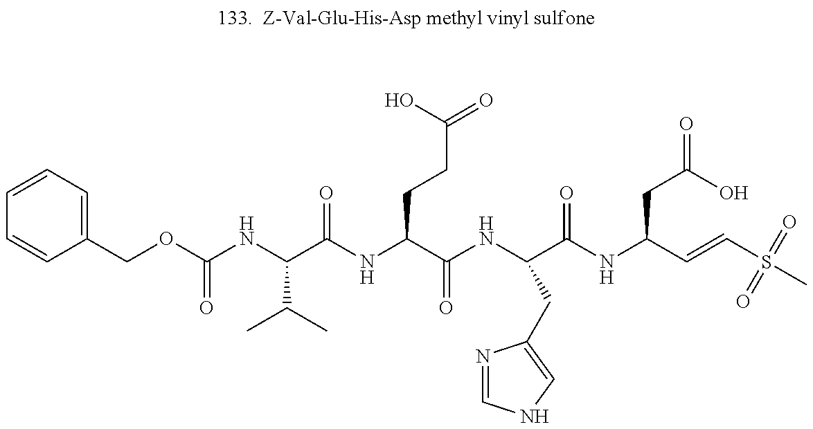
C1=CC=C(COC(NC(C(NC(C(NC(C(=O)NC(CC(O)=O)C=CS(=O)(=O)C)CC2=CNC=N2)=O)CCC(=O)O)=O)C(C)C)=O)C=C1
